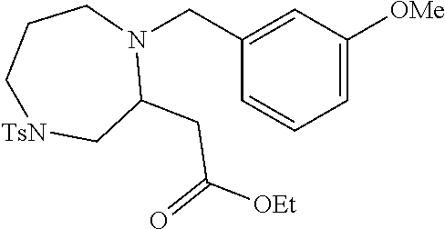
C1=C([OMe])C=C(CN2CCC[TsN]CC2CC([OEt])=O)C=C1
